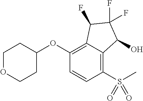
C1(OC2CCOCC2)=C2C(=C(S(=O)(=O)C)C=C1)C(O)C(F)(F)C2F
